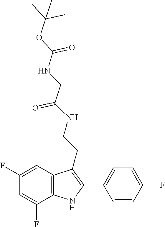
C1=CC(F)=CC=C1C1=C(CCNC(=O)CNC(=O)OC(C)(C)C)C2=C(N1)C(F)=CC(F)=C2
